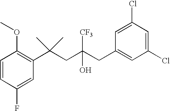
C1(F)=CC(C(CC(CC2=CC(Cl)=CC(Cl)=C2)(O)[CF3])(C)C)=C(OC)C=C1
